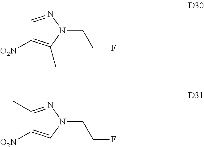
C1=NN(CCF)C(C)=C1[O2N].C1(C)=NN(CCF)C=C1[O2N]
